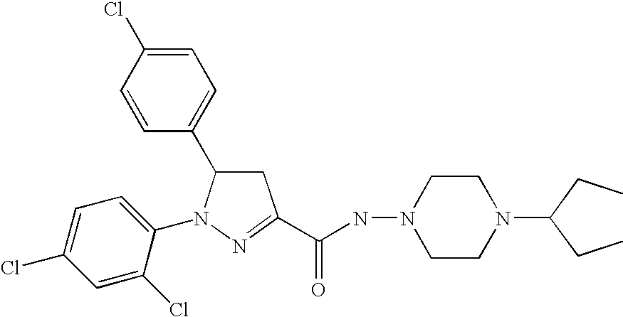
C1=C(Cl)C=CC(C2CC(C(NN3CCN(C(CC)CC)CC3)=O)=NN2C2=CC=C(Cl)C=C2Cl)=C1
